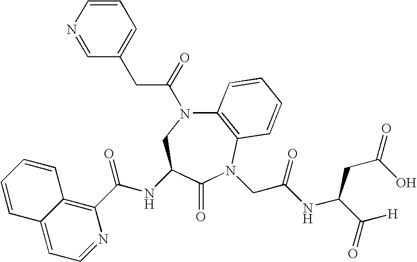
C12=C(N(CC(NC(C(=O)[H])CC(=O)O)=O)C(=O)C(NC(C3=C4C(=CC=N3)C=CC=C4)=O)CN1C(CC1=CC=CN=C1)=O)C=CC=C2
